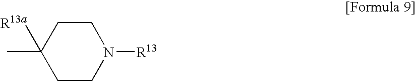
CC1([R13a])CCN([R13])CC1
